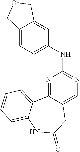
N1=C2C(=CN=C1NC1=CC=C3C(=C1)COC3)CC(=O)NC1=CC=CC=C21
